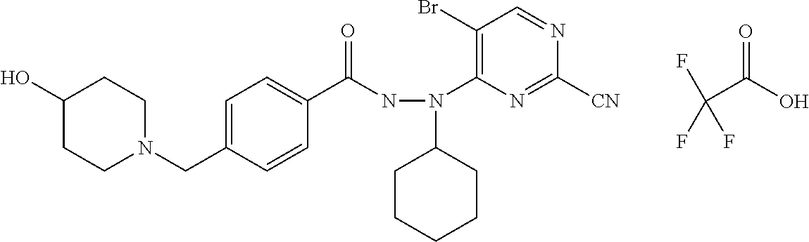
FC(C(O)=O)(F)F.C1CN(CC2=CC=C(C(NN(C3=C(Br)C=NC([CN])=N3)C3CCCCC3)=O)C=C2)CCC1O
